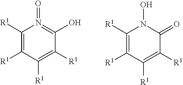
C1([R1])=C([R1])C([R1])=C([R1])C(O)=N1=O.C1([R1])=C([R1])C([R1])=C([R1])C(=O)N1O
